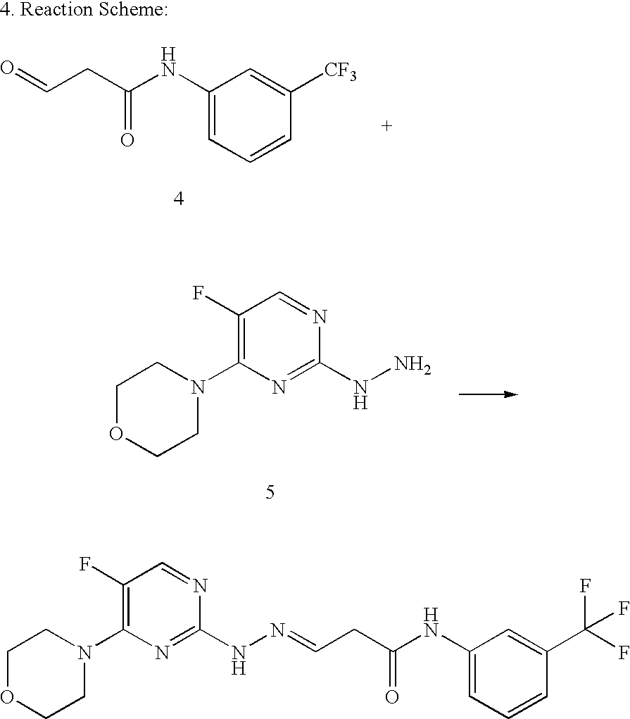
C1OCCN(C2=C(F)C=NC(NN)=N2)C1.C(=O)CC(=O)NC1=CC=CC([CF3])=C1.C1OCCN(C2=C(F)C=NC(NN=CCC(NC3=CC=CC(C(F)(F)F)=C3)=O)=N2)C1
